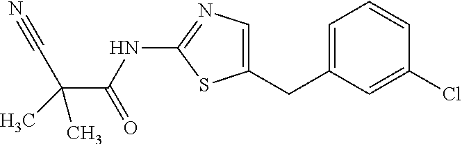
C1(CC2=CC=CC(Cl)=C2)=CN=C(NC(=O)C(C)(C)C#N)S1
